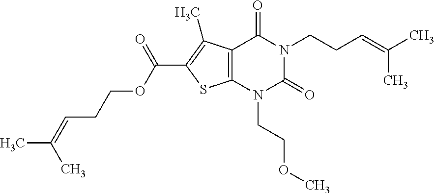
C12=C(N(CCOC)C(=O)N(CCC=C(C)C)C1=O)SC(C(OCCC=C(C)C)=O)=C2C
